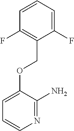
N1=C(N)C(OCC2=C(F)C=CC=C2F)=CC=C1
